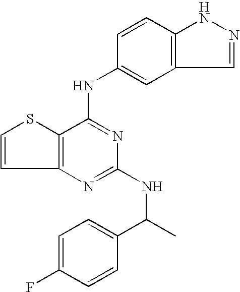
C12=C(C(NC3=CC4=C(C=C3)NN=C4)=NC(NC(C)C3=CC=C(F)C=C3)=N1)SC=C2
